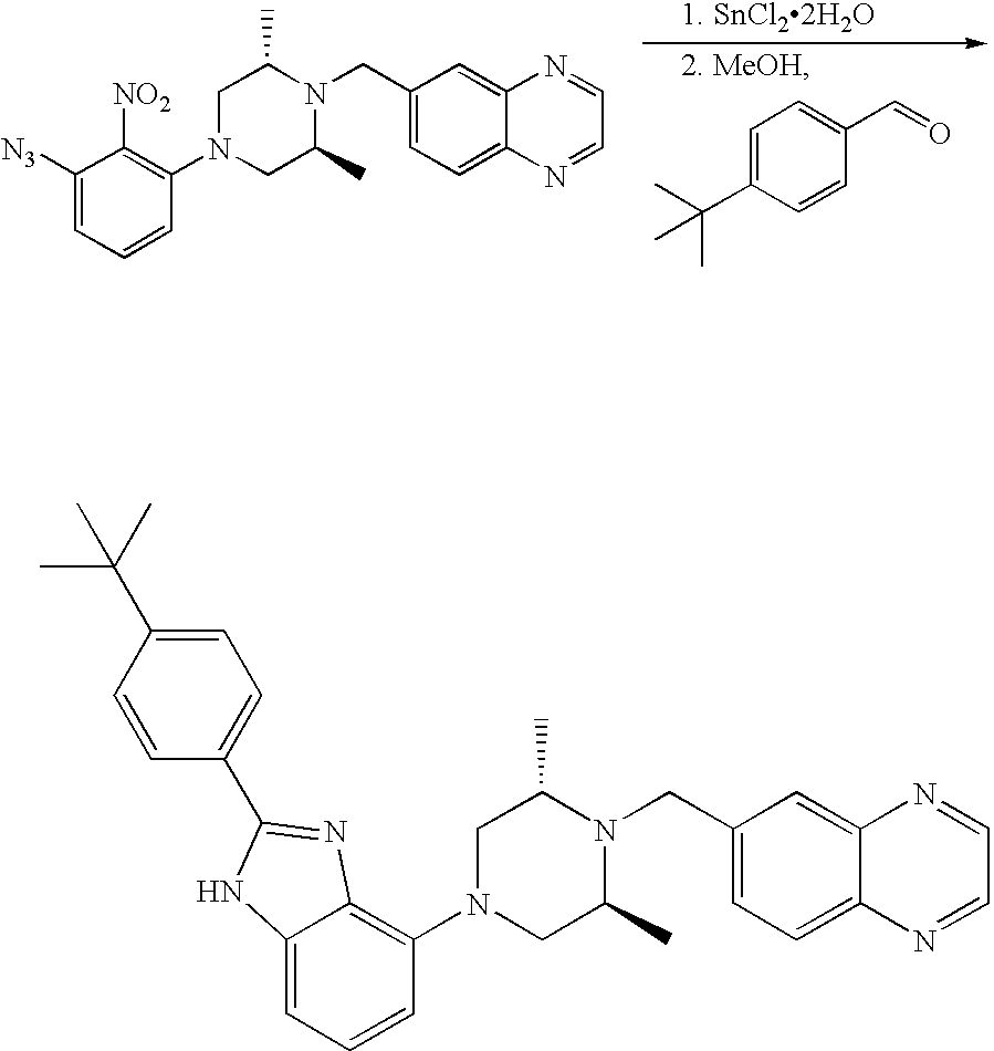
C1N(C2=C([NO2])C([N3])=CC=C2)CC(C)N(CC2=CC=C3C(=C2)N=CC=N3)C1C.C1=C(C(C)(C)C)C=CC(C=O)=C1.C1N(C2=C3C(=CC=C2)NC(C2=CC=C(C(C)(C)C)C=C2)=N3)CC(C)N(CC2=CC=C3C(=C2)N=CC=N3)C1C
